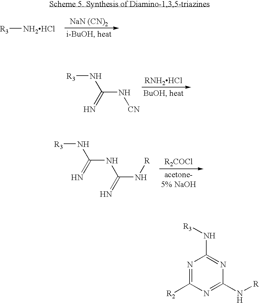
[R3][NH2HCl].[R3]NC(NC(N[R])=N)=N.N(C(=N)N[R3])[CN].N1=C([R2])N=C(N[R])N=C1N[R3]
